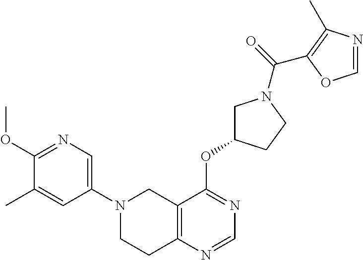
C1(N2CCC3=C(C2)C(OC2CN(C(=O)C4=C(C)N=CO4)CC2)=NC=N3)=CN=C(OC)C(C)=C1
